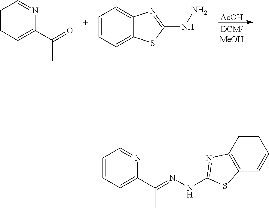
[AcOH].C1=CC=C(C(=O)C)N=C1.C1=CC=C2C(=C1)N=C(NN)S2.C1=CC=C(C(=NNC2=NC3=C(C=CC=C3)S2)C)N=C1
